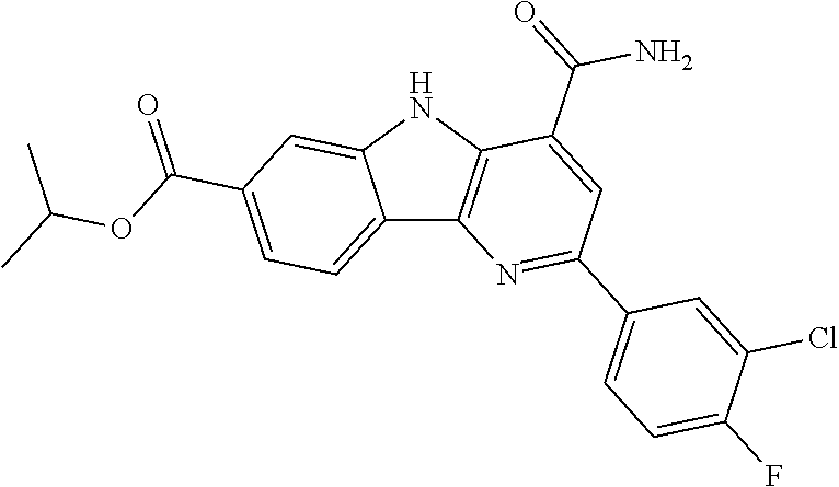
C12=CC=C(C(=O)OC(C)C)C=C1NC1=C2N=C(C2=CC=C(F)C(Cl)=C2)C=C1C(N)=O
